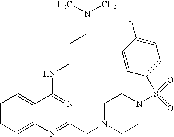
C1=CC=C2C(=C1)C(NCCCN(C)C)=NC(CN1CCN(S(=O)(=O)C3=CC=C(F)C=C3)CC1)=N2
